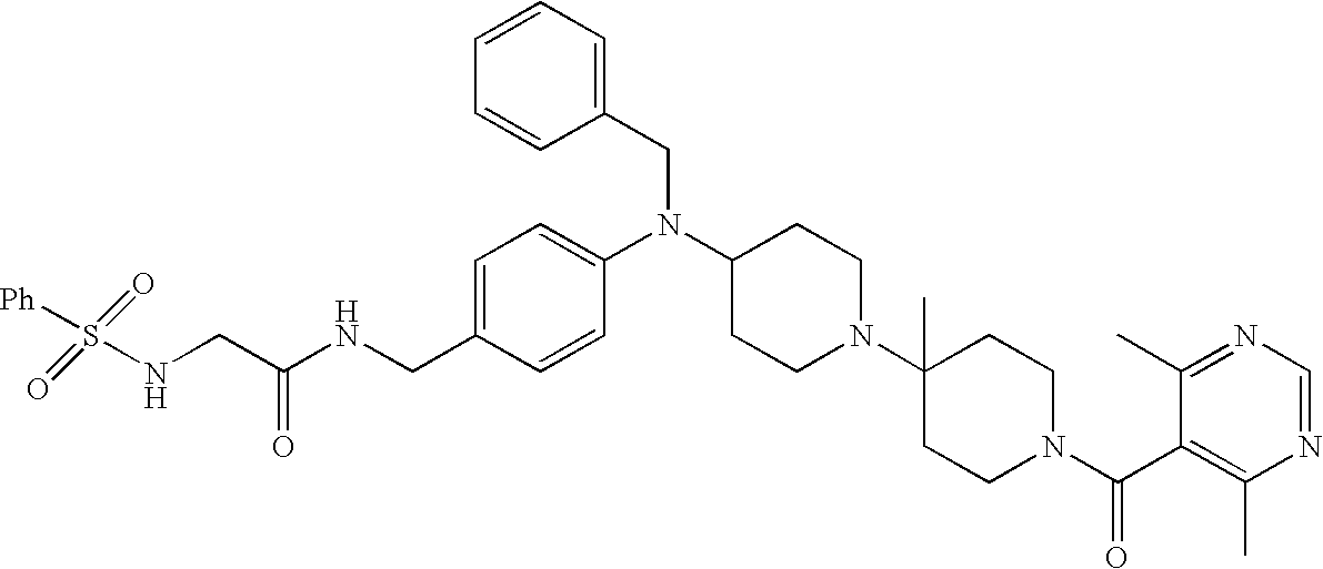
C(C1=CC=C(N(C2CCN(C3(C)CCN(C(C4=C(C)N=CN=C4C)=O)CC3)CC2)CC2=CC=CC=C2)C=C1)NC(CNS([Ph])(=O)=O)=O
